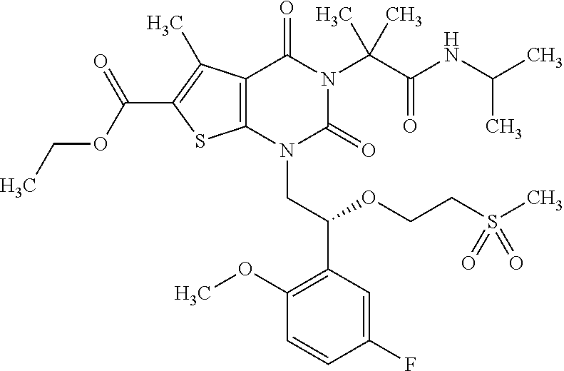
C(C1=C(C)C2=C(S1)N(CC(C1=C(OC)C=CC(F)=C1)OCCS(C)(=O)=O)C(=O)N(C(C(=O)NC(C)C)(C)C)C2=O)(OCC)=O
